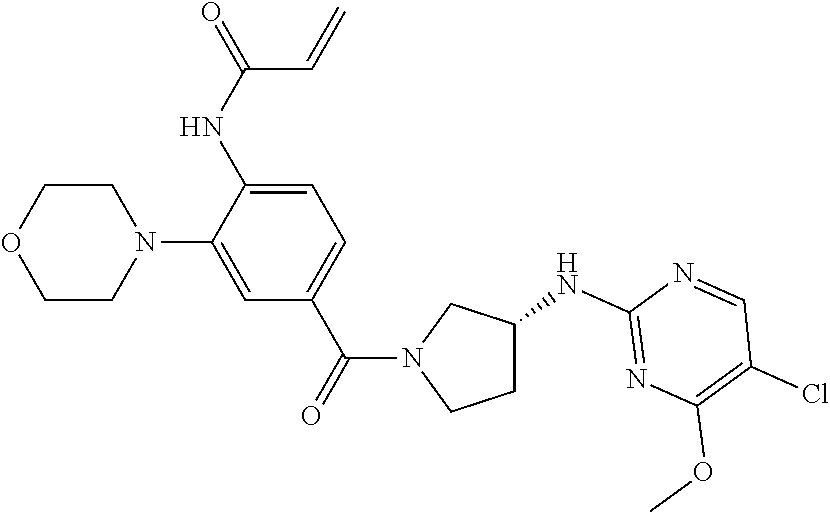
C1=C(N2CCOCC2)C(NC(=O)C=C)=CC=C1C(=O)N1CCC(NC2=NC(OC)=C(Cl)C=N2)C1
